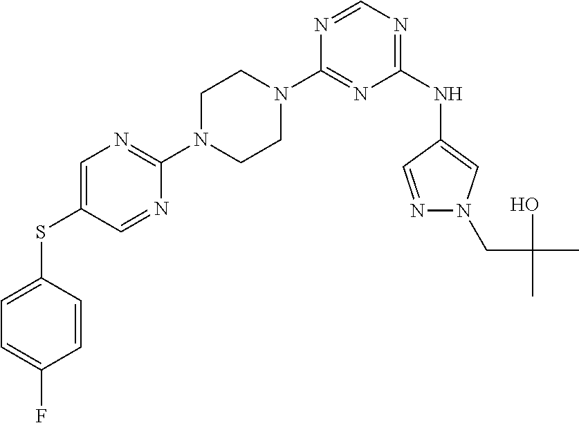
C1(N2CCN(C3=NC=C(SC4=CC=C(F)C=C4)C=N3)CC2)=NC(NC2=CN(CC(O)(C)C)N=C2)=NC=N1
